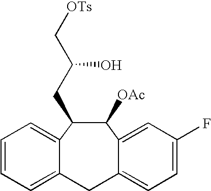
C1(CC(C[OTs])O)C([OAc])C2=CC(F)=CC=C2CC2=CC=CC=C12
